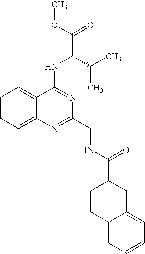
C1=CC=C2C(=C1)C(NC(C(C)C)C(=O)OC)=NC(CNC(C1CCC3=CC=CC=C3C1)=O)=N2
